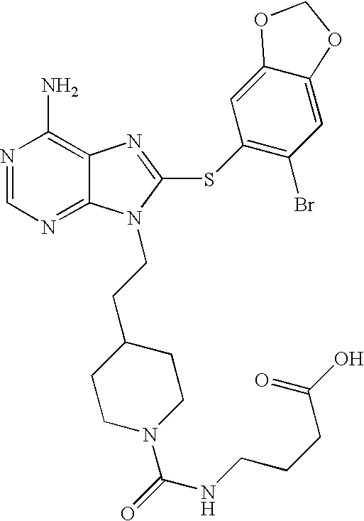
N1=CN=C2C(=C1N)N=C(SC1=C(Br)C=C3C(=C1)OCO3)N2CCC1CCN(C(=O)NCCCC(=O)O)CC1
